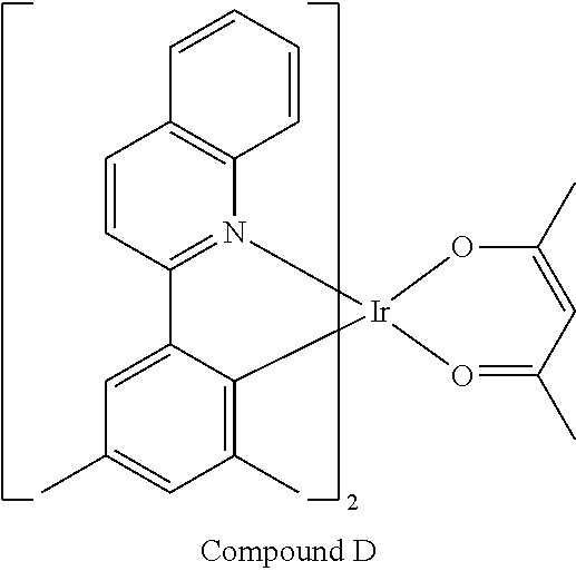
C1=CC=CC2=C1C=CC1=N2[Ir]2(C3=C(C)C=C(C)C=C13)O=C(C)C=C(C)O2
